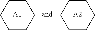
C1CCCCC1.[A1].C1CCCCC1.[A2]
